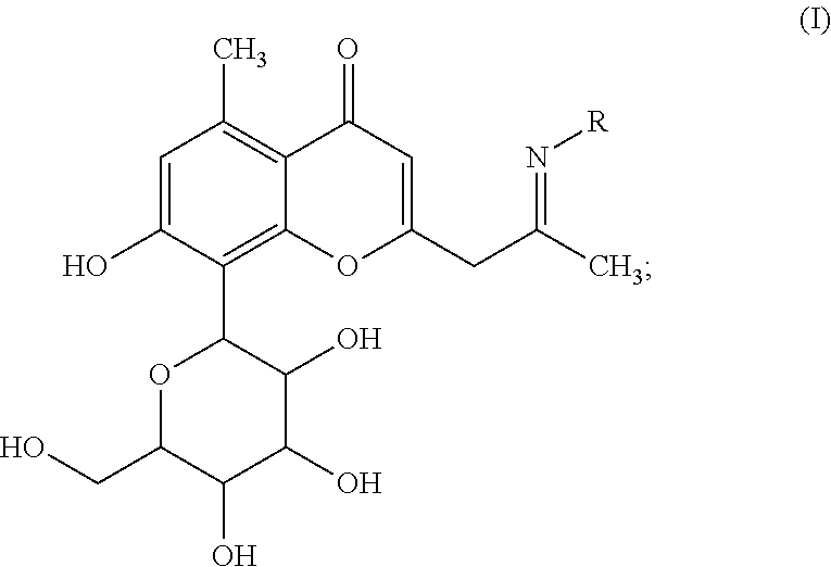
C1=C(O)C(C2OC(CO)C(O)C(O)C2O)=C2C(=C1C)C(=O)C=C(CC(C)=N[R])O2
